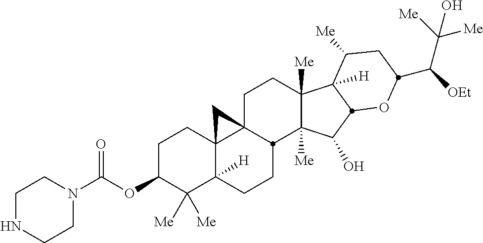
C1C(OC(N2CCNCC2)=O)C([Me])([Me])C2([H])C3(C1)C1(CCC4([Me])C([Me])(C(O)C5C4([H])C([Me])CC(C([OEt])C([Me])([Me])O)O5)C1CC2)C3
